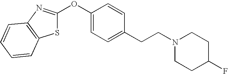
S1C(OC2=CC=C(CCN3CCC(F)CC3)C=C2)=NC2=C1C=CC=C2
